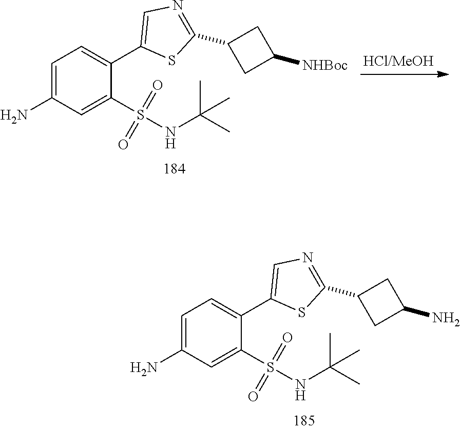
NC1=CC=C(C2=CN=C(C3CC([NHBoc])C3)S2)C(S(NC(C)(C)C)(=O)=O)=C1.NC1=CC=C(C2=CN=C(C3CC(N)C3)S2)C(S(NC(C)(C)C)(=O)=O)=C1
